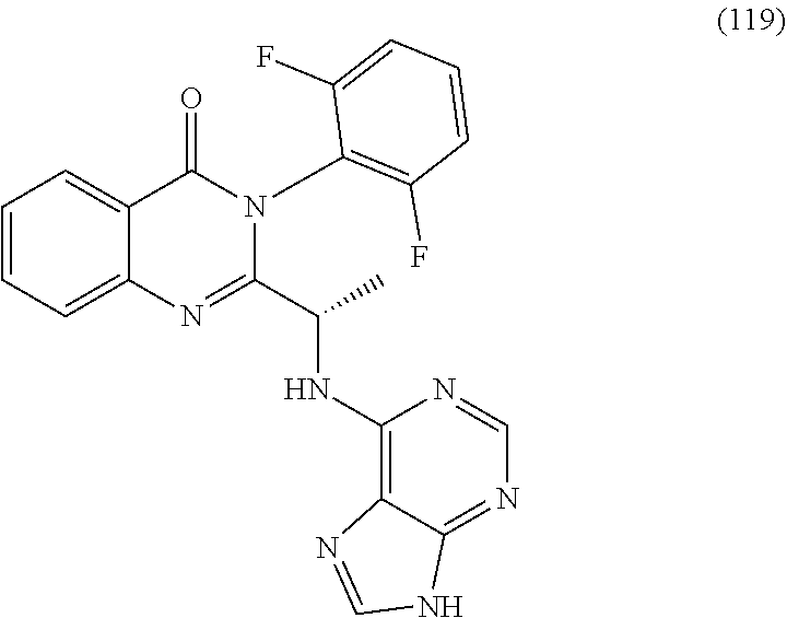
C1=CC=C2C(=C1)C(=O)N(C1=C(F)C=CC=C1F)C(C(C)NC1=C3C(=NC=N1)NC=N3)=N2
